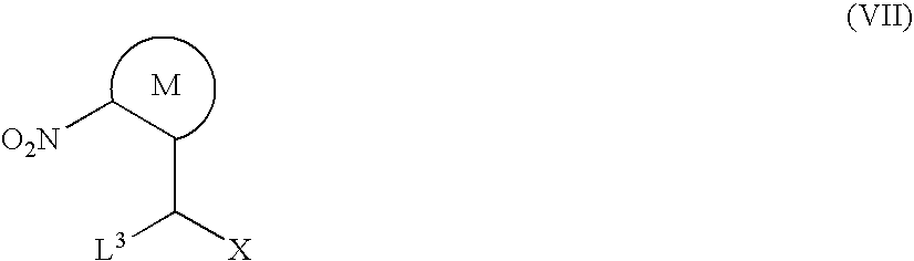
[O2N]CCC([X])[L3]
